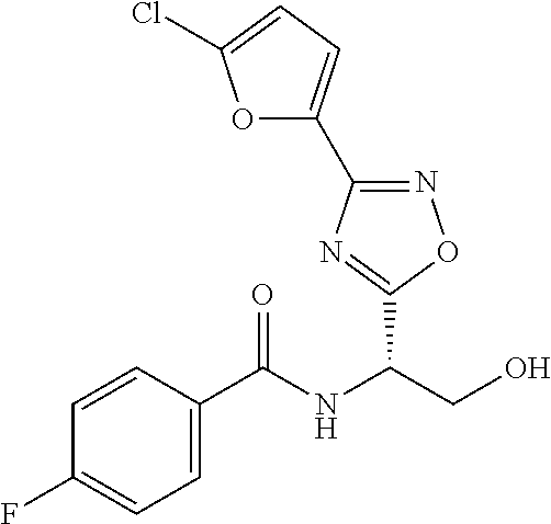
C1(C2=NOC(C(NC(C3=CC=C(F)C=C3)=O)CO)=N2)=CC=C(Cl)O1
